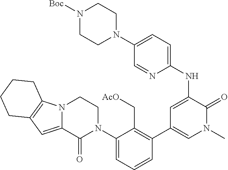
C1(C2=C(C[AcO])C(N3CCN4C(=CC5=C4CCCC5)C3=O)=CC=C2)=CN(C)C(=O)C(NC2=CC=C(N3CCN([Boc])CC3)C=N2)=C1
